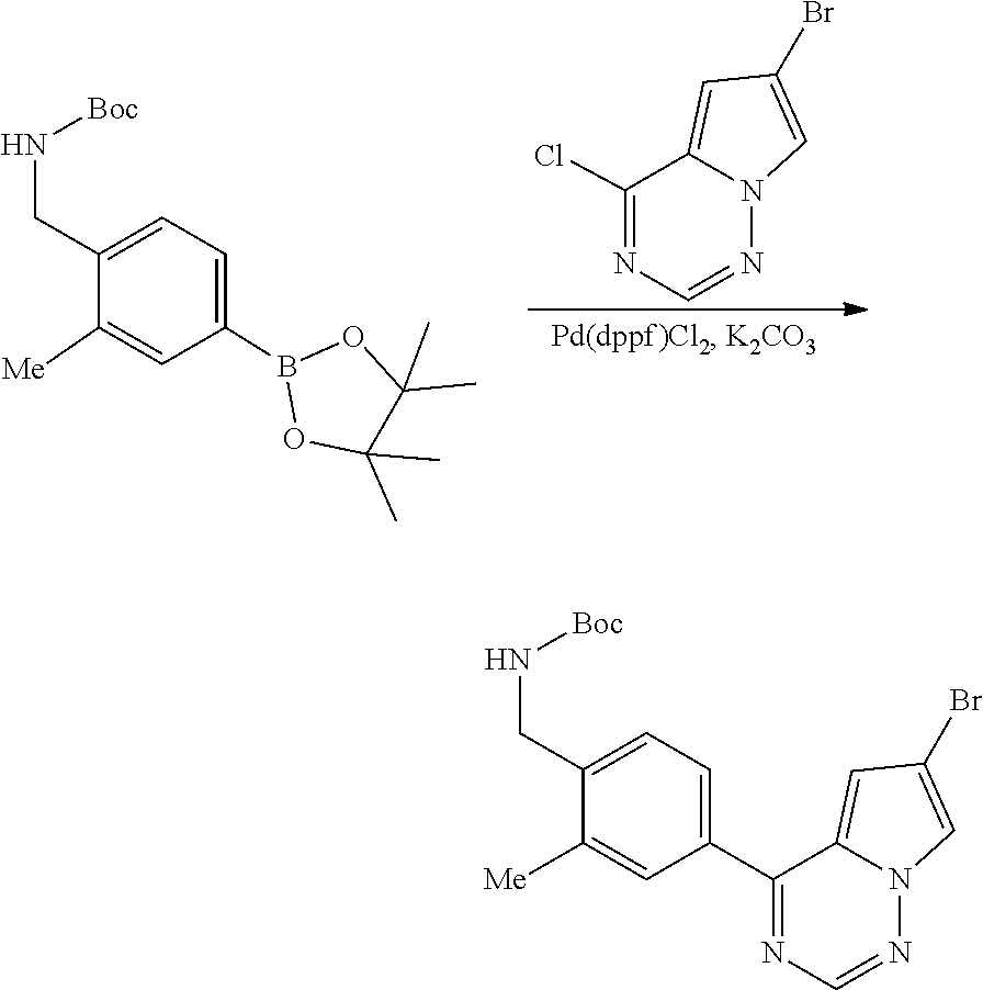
O1B(C2=CC=C(CN[Boc])C([Me])=C2)OC(C)(C)C1(C)C.N1=CN=C(Cl)C2=CC(Br)=CN12.C1([Me])=CC(C2=NC=NN3C=C(Br)C=C32)=CC=C1CN[Boc]
